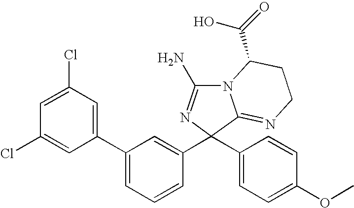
N12C(N)=NC(C3=CC(C4=CC(Cl)=CC(Cl)=C4)=CC=C3)(C3=CC=C(OC)C=C3)C1=NCCC2C(O)=O
